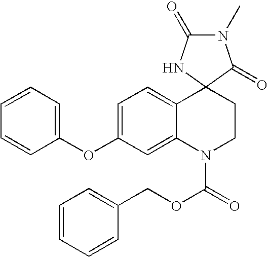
N1(C)C(=O)NC2(C1=O)C1=CC=C(OC3=CC=CC=C3)C=C1N(C(=O)OCC1=CC=CC=C1)CC2
